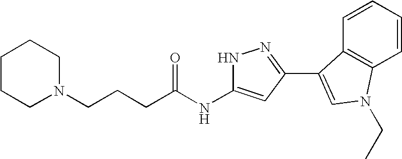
C(CCC(NC1=CC(C2=CN(CC)C3=C2C=CC=C3)=NN1)=O)N1CCCCC1
